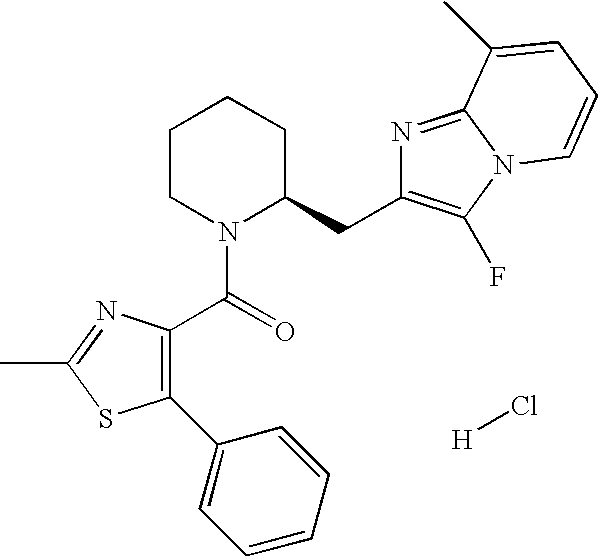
C1(C(N2C(CC3=C(F)N4C(=N3)C(C)=CC=C4)CCCC2)=O)=C(C2=CC=CC=C2)SC(C)=N1.[H]Cl
